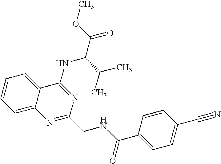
C12=CC=CC=C1C(NC(C(=O)OC)C(C)C)=NC(CNC(=O)C1=CC=C(C#N)C=C1)=N2
